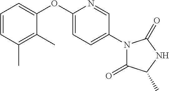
C1=CC(C)=C(C)C(OC2=CC=C(N3C(=O)C(C)NC3=O)C=N2)=C1
